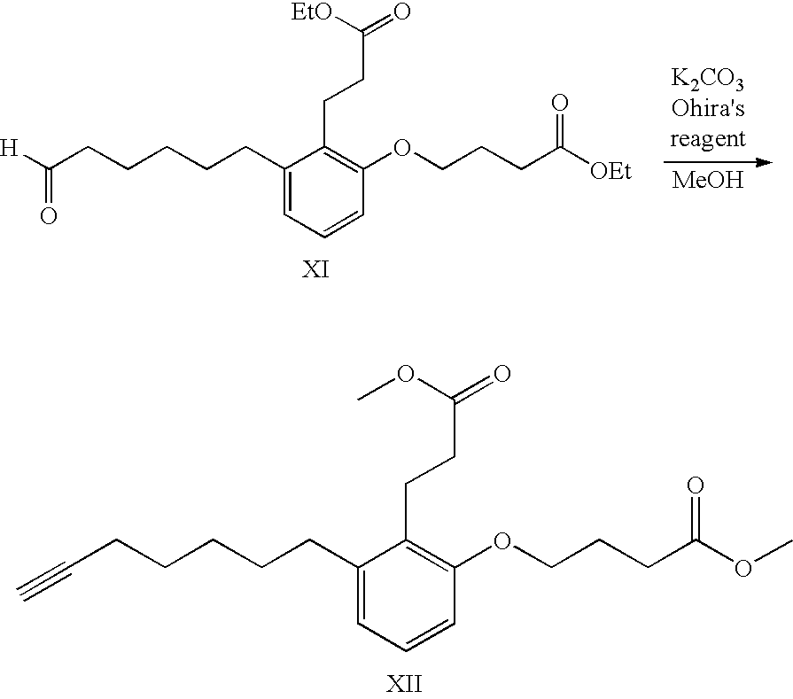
C1(CCCCCC([H])=O)=CC=CC(OCCCC([OEt])=O)=C1CCC(=O)[EtO].[MeOH].C1(CCCCCC#C)=CC=CC(OCCCC(OC)=O)=C1CCC(=O)OC
